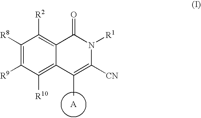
C1([R8])=C([R9])C([R10])=C2C(=C1[R2])C(=O)N([R1])C([CN])=C2C
